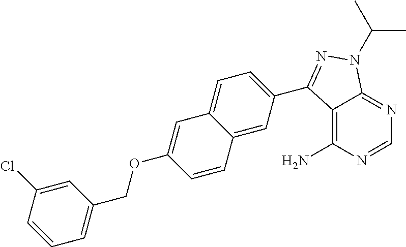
C1=NC(N)=C2C(=N1)N(C(C)C)N=C2C1=CC=C2C(=C1)C=CC(OCC1=CC=CC(Cl)=C1)=C2
